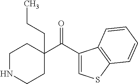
C1(C(=O)C2(CCC)CCNCC2)=CSC2=C1C=CC=C2
